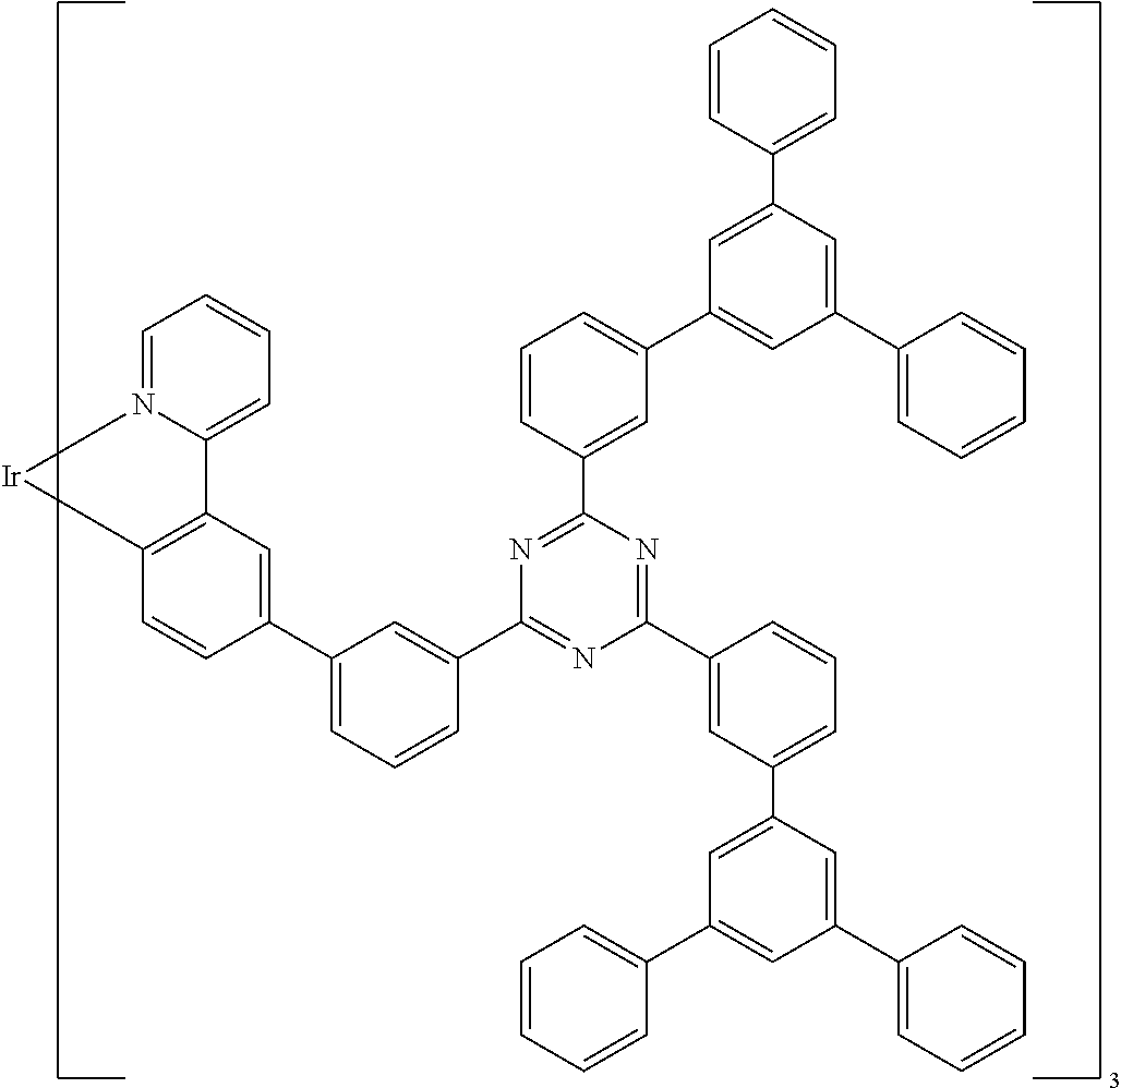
C12=C(C=CC(C3=CC=CC(C4=NC(C5=CC(C6=CC(C7=CC=CC=C7)=CC(C7=CC=CC=C7)=C6)=CC=C5)=NC(C5=CC(C6=CC(C7=CC=CC=C7)=CC(C7=CC=CC=C7)=C6)=CC=C5)=N4)=C3)=C1)[Ir]N1=CC=CC=C21
